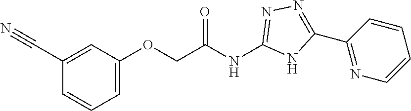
C1(OCC(NC2=NN=C(C3=NC=CC=C3)N2)=O)=CC=CC(C#N)=C1
